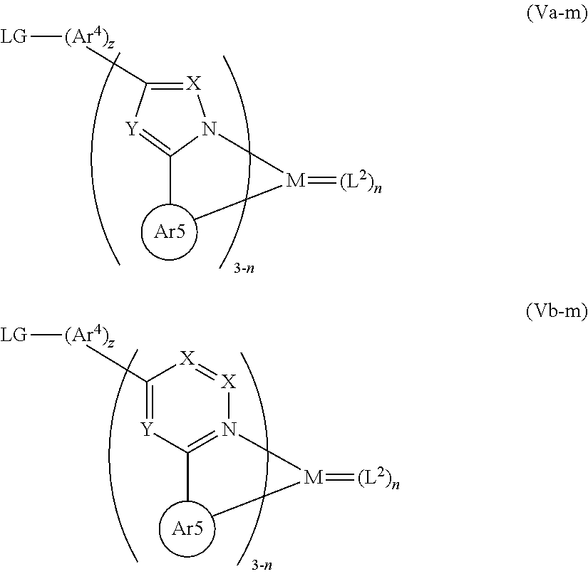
[Ar5].[X]1=C([(Ar4)z][LG])[Y]=C(C)N1[M](C)=[(L2)n].[Ar5].C1(C)=N([M](C)=[(L2)n])[X]=[X]C([(Ar4)z][LG])=[Y]1
